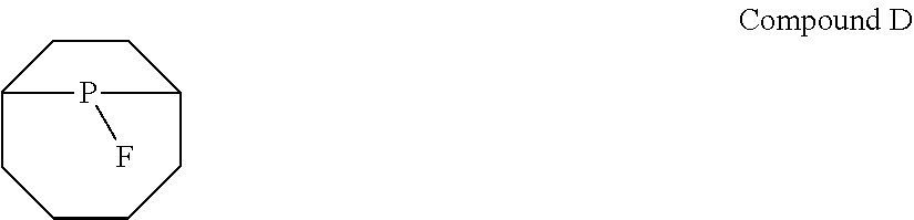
C12CCCCC(CC1)P2F
